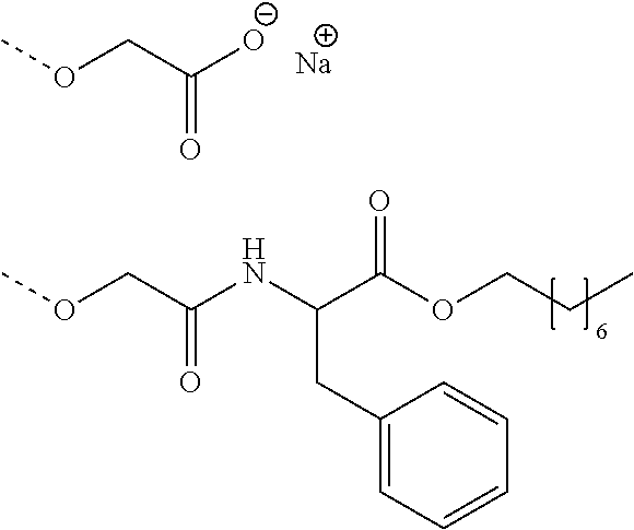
COCC([O-])=O.COCC(NC(C(OCCC)=O)CC1=CC=CC=C1)=O.[Na]
